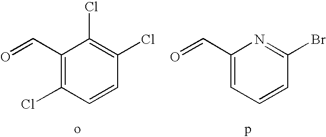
C1=C(C=O)N=C(Br)C=C1.C1(Cl)=C(C=O)C(Cl)=C(Cl)C=C1
